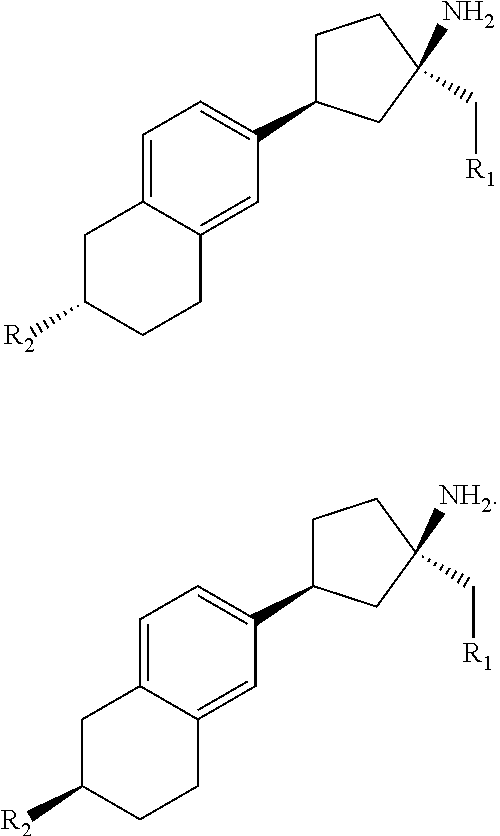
C1=C2C(=CC(C3CCC(C[R1])(N)C3)=C1)CCC([R2])C2.C1=C2C(=CC(C3CCC(C[R1])([NH2])C3)=C1)CCC([R2])C2
